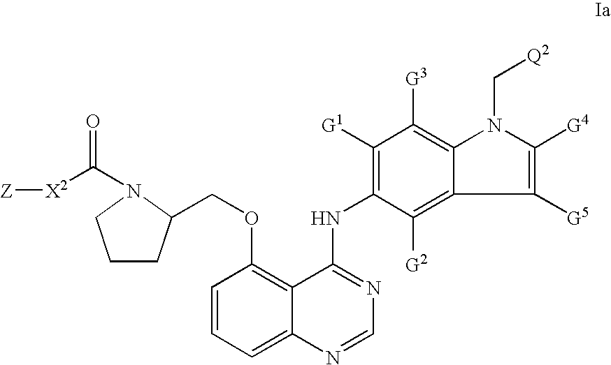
O(C1=C2C(=CC=C1)N=CN=C2NC1=C([G1])C([G3])=C2C(=C1[G2])C([G5])=C([G4])N2C[Q2])CC1CCCN1C([X2][Z])=O
